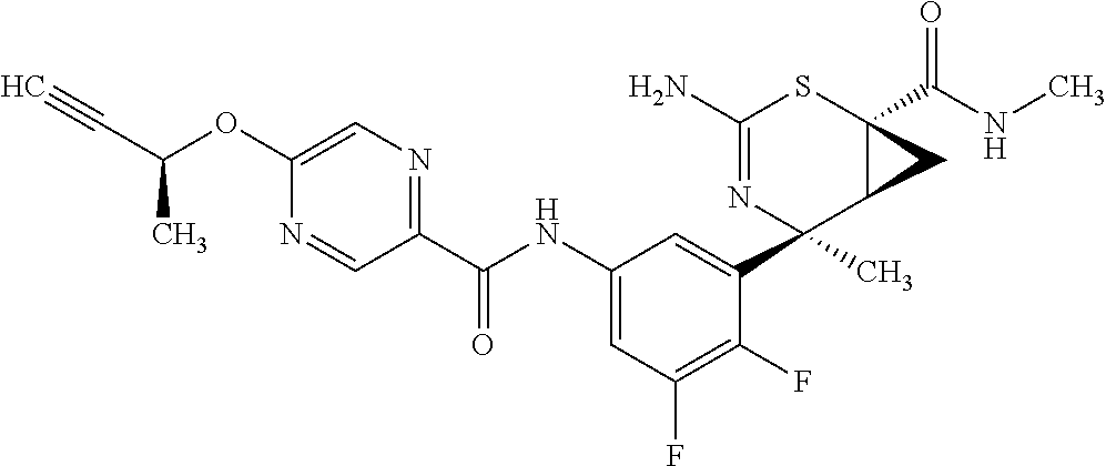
C1(N)=NC(C2=CC(NC(C3=NC=C(OC(C#C)C)N=C3)=O)=CC(F)=C2F)(C)C2C(C(NC)=O)(S1)C2
